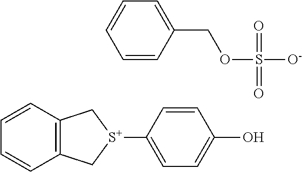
C1=CC2=C(C=C1)C[S+](C1=CC=C(O)C=C1)C2.C1=CC(COS([O-])(=O)=O)=CC=C1
